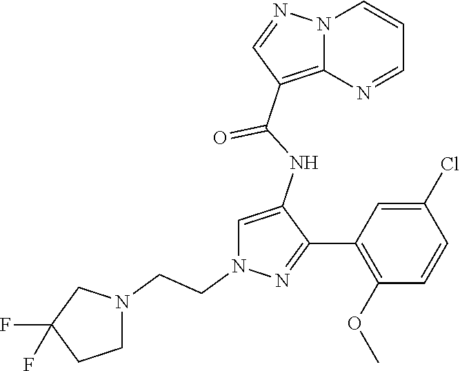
N12C(=C(C(NC3=CN(CCN4CC(F)(F)CC4)N=C3C3=C(OC)C=CC(Cl)=C3)=O)C=N1)N=CC=C2
